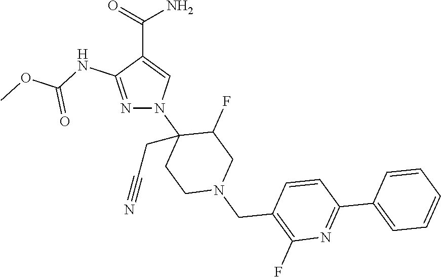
N1=C(NC(OC)=O)C(C(=O)N)=CN1C1(CC#N)CCN(CC2=C(F)N=C(C3=CC=CC=C3)C=C2)CC1F
